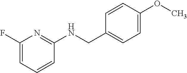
C1(F)=CC=CC(NCC2=CC=C(OC)C=C2)=N1
